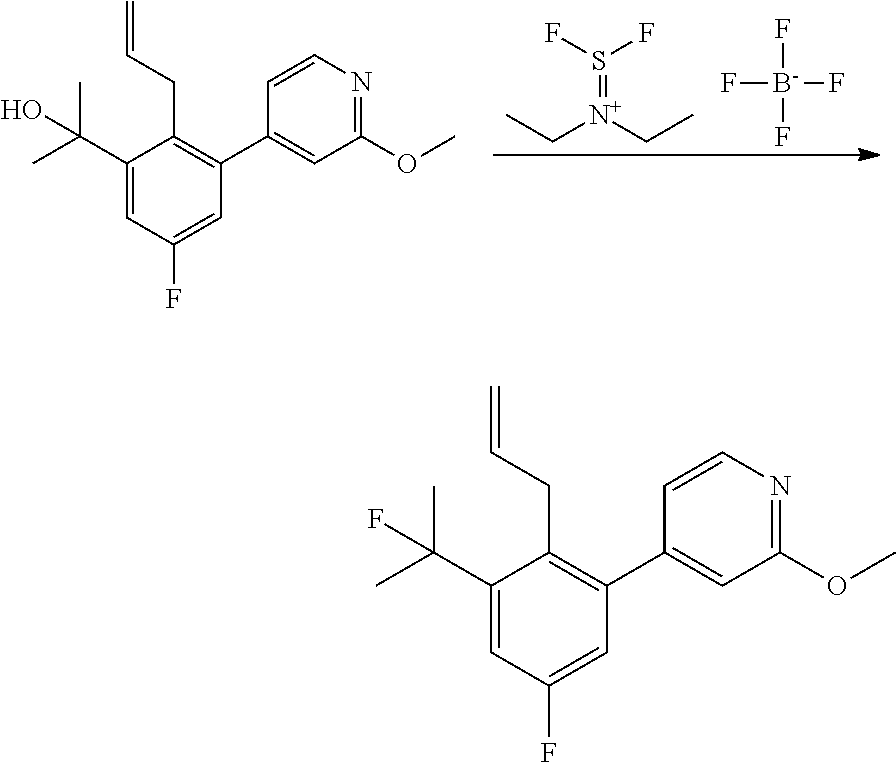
S(=[N+](CC)CC)(F)F.F[B-](F)(F)F.C1(C(C)(C)O)=CC(F)=CC(C2=CC(OC)=NC=C2)=C1CC=C.C1(C(C)(C)F)=CC(F)=CC(C2=CC(OC)=NC=C2)=C1CC=C
